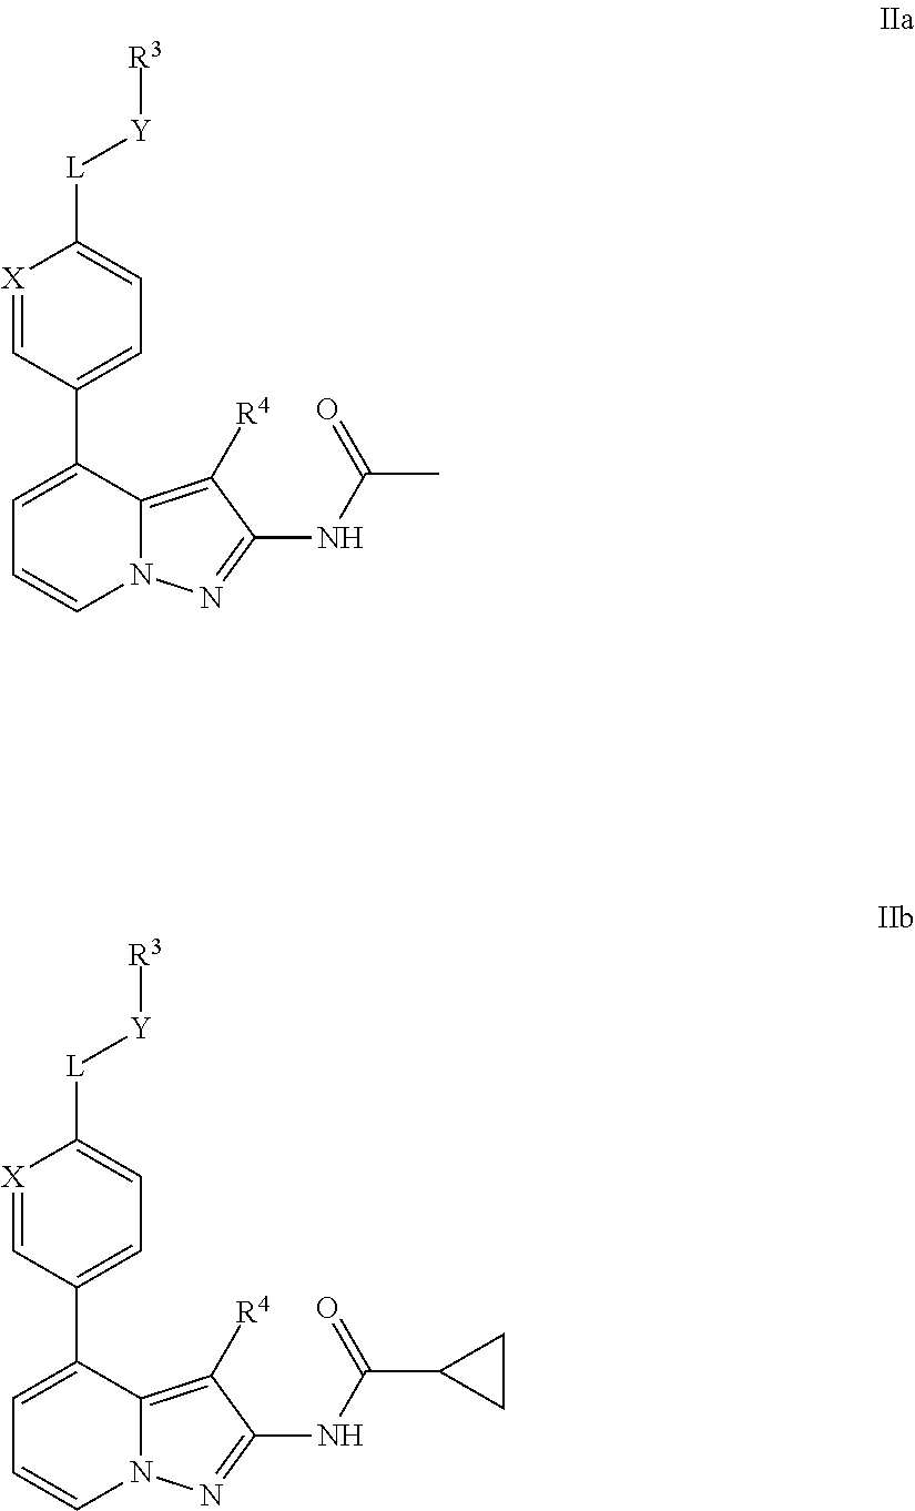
C1=C(C2=CC=C([L][Y][R3])[X]=C2)C2=C([R4])C(NC(C)=O)=NN2C=C1.C1=C(C2=CC=C([L][Y][R3])[X]=C2)C2=C([R4])C(NC(C3CC3)=O)=NN2C=C1
